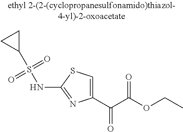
C1(C(C(OCC)=O)=O)=CSC(NS(=O)(=O)C2CC2)=N1
